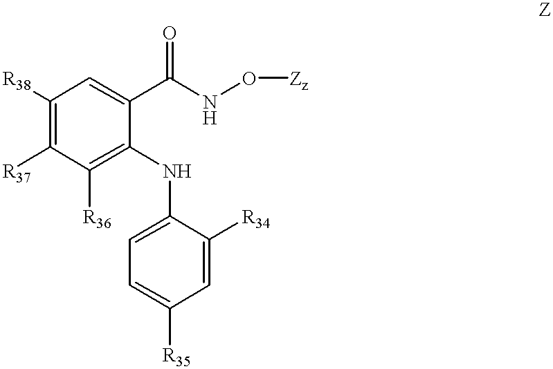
C1([R38])=C([R37])C([R36])=C(NC2=CC=C([R35])C=C2[R34])C(C(NO[Zz])=O)=C1
